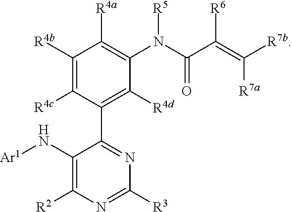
C1([R4b])=C([R4c])C(C2=NC([R3])=NC([R2])=C2N[Ar1])=C([R4d])C(N([R5])C(=O)C(=C([R7a])[R7b])[R6])=C1[R4a]
